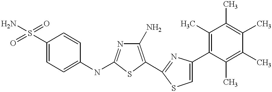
C1(S(=O)(=O)N)=CC=C(NC2=NC(N)=C(C3=NC(C4=C(C)C(C)=C(C)C(C)=C4C)=CS3)S2)C=C1
